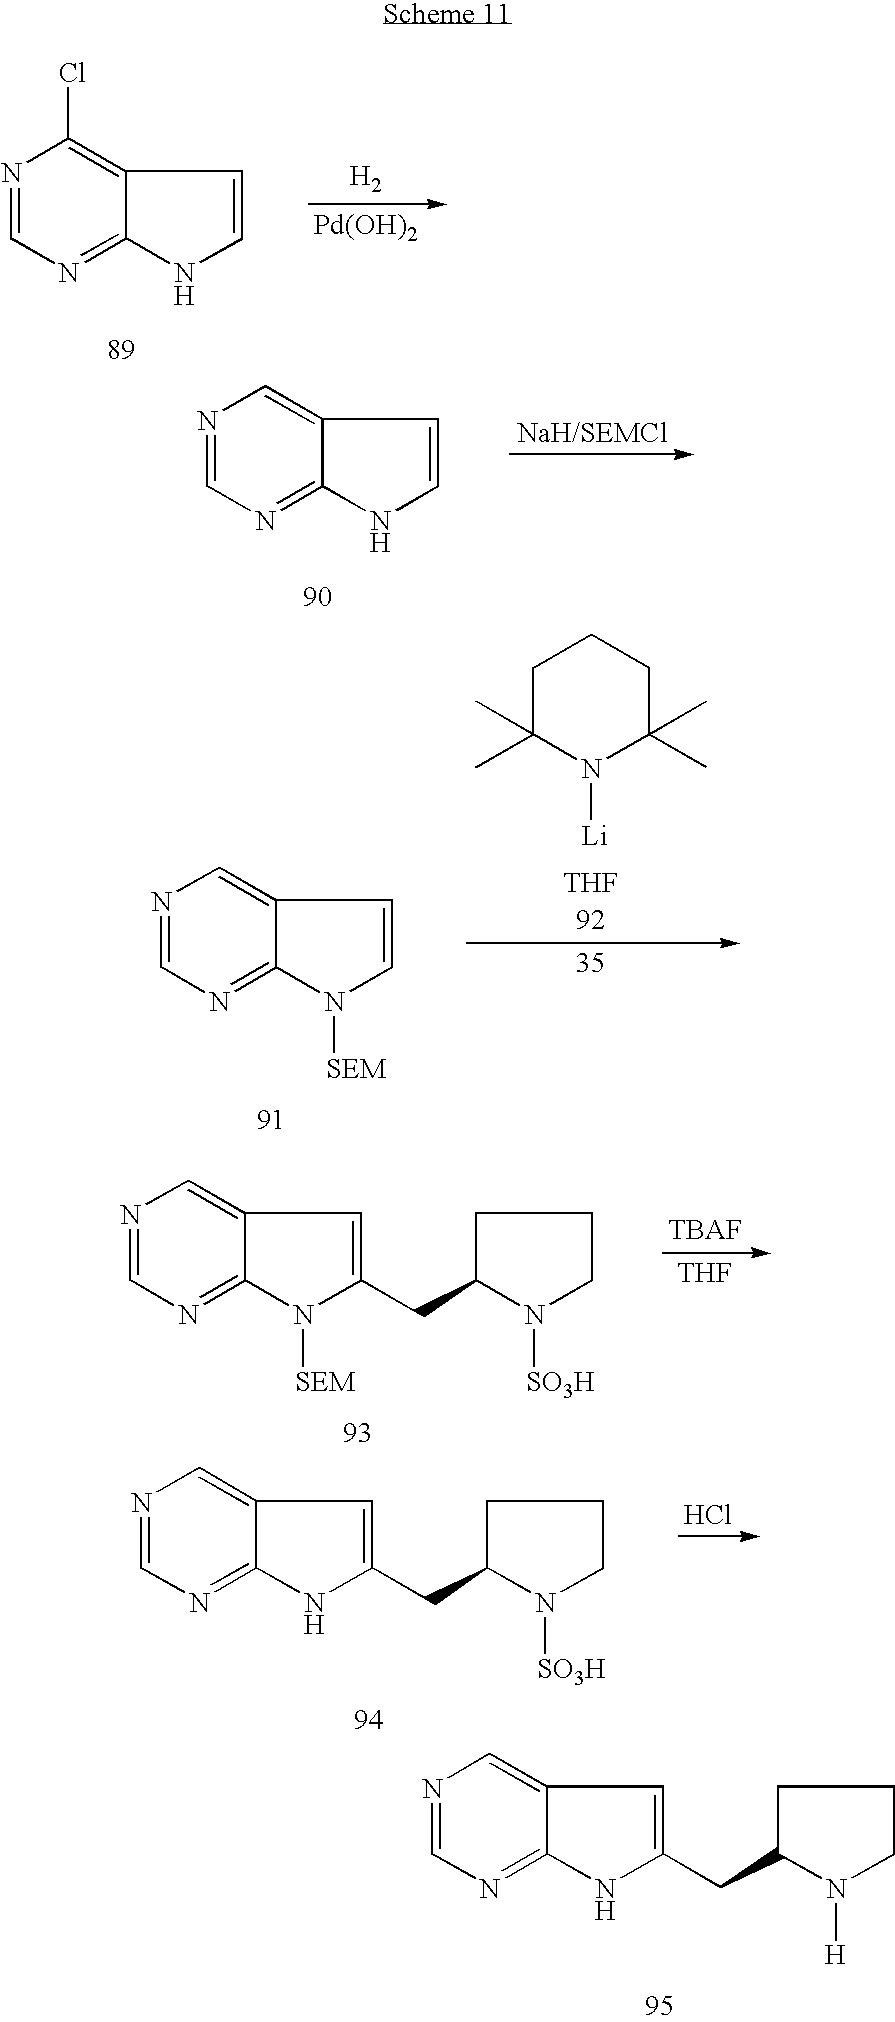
N1=CN=C2C(=C1)C=C(CC1CCCN1[H])N2.N1=CN=C2C(=C1Cl)C=CN2.[H2].[Pd(OH)2].N1=CN=C2C(=C1)C=CN2.N1=CN=C2C(=C1)C=CN2[SEM].C1C(C)(C)N([Li])C(C)(C)CC1.[THF].N1=CN=C2C(=C1)C=C(CC1CCCN1[SO3H])N2[SEM].[THF].N1=CN=C2C(=C1)C=C(CC1CCCN1[SO3H])N2.Cl
